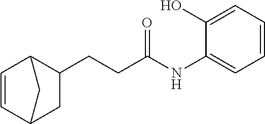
C1=CC2C(CCC(NC3=CC=CC=C3O)=O)CC1C2
